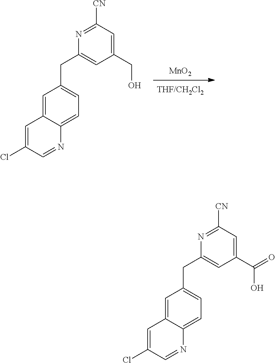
[MnO2].C1(Cl)=CC2=CC(CC3=CC(CO)=CC([CN])=N3)=CC=C2N=C1.C1(Cl)=CC2=CC(CC3=CC(C(O)=O)=CC([CN])=N3)=CC=C2N=C1
